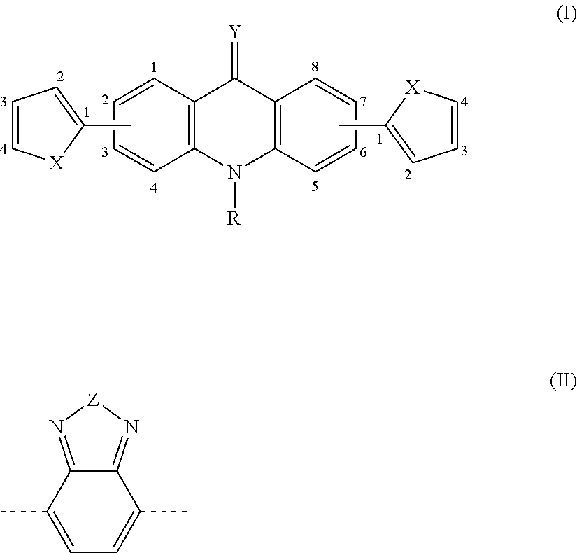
CC1=CC=C[X]1.C12=C(C=CC=C1)C(=[Y])C1=C(N2[R])C=CC=C1.CC1=CC=C[X]1.C1=C(C)C2=N[Z]N=C2C(C)=C1
